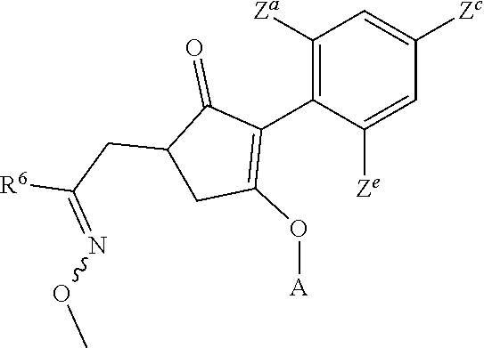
C1([Za])=C(C2=C(O[A])CC(CC([R6])=NOC)C2=O)C([Ze])=CC([Zc])=C1
